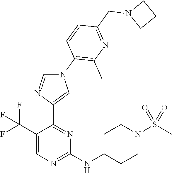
C1(C(F)(F)F)=CN=C(NC2CCN(S(C)(=O)=O)CC2)N=C1C1=CN(C2=C(C)N=C(CN3CCC3)C=C2)C=N1
